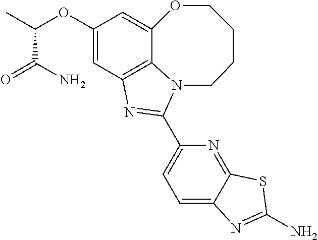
C12=C3C=C(OC(C)C(N)=O)C=C1OCCCCN2C(C1=CC=C2C(=N1)SC(N)=N2)=N3
